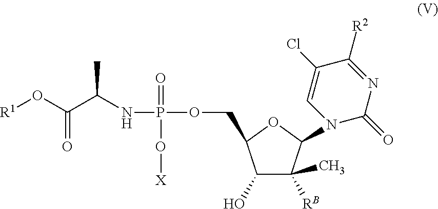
N(C(C(O[R1])=O)C)P(=O)(O[X])OCC1C(O)C([RB])(C)C(N2C(=O)N=C([R2])C(Cl)=C2)O1
